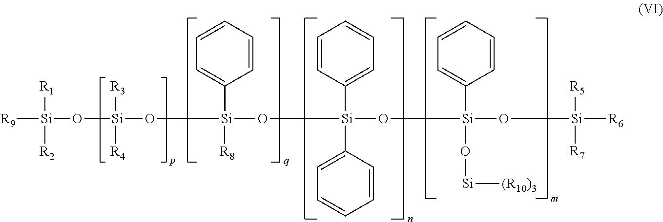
[R9][Si](O[Si](O[Si](O[Si](O[Si](O[Si]([R6])([R5])[R7])(C1=CC=CC=C1)O[Si][(R10)3])(C1=CC=CC=C1)C1=CC=CC=C1)(C1=CC=CC=C1)[R8])([R3])[R4])([R1])[R2]
